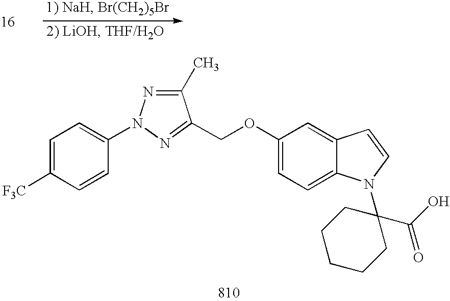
C1(C)=NN(C2=CC=C([F3C])C=C2)N=C1COC1=CC=C2C(=C1)C=CN2C1(C(=O)O)CCCCC1
